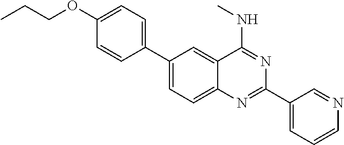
C1(C2=CC=C(OCCC)C=C2)=CC=C2C(=C1)C(NC)=NC(C1=CC=CN=C1)=N2
